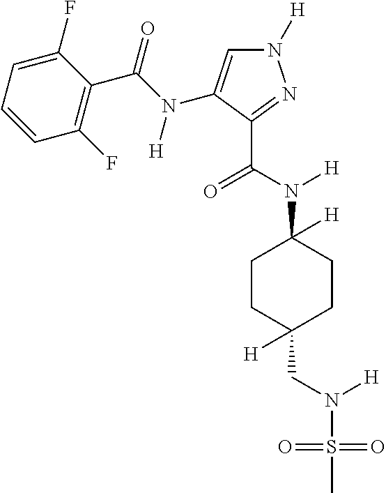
N1([H])C=C(N(C(=O)C2=C(F)C=CC=C2F)[H])C(C(N([H])C2([H])CCC(CN(S(C)(=O)=O)[H])([H])CC2)=O)=N1
